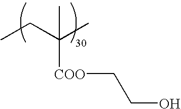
CCC(C)([COO]CCO)C
